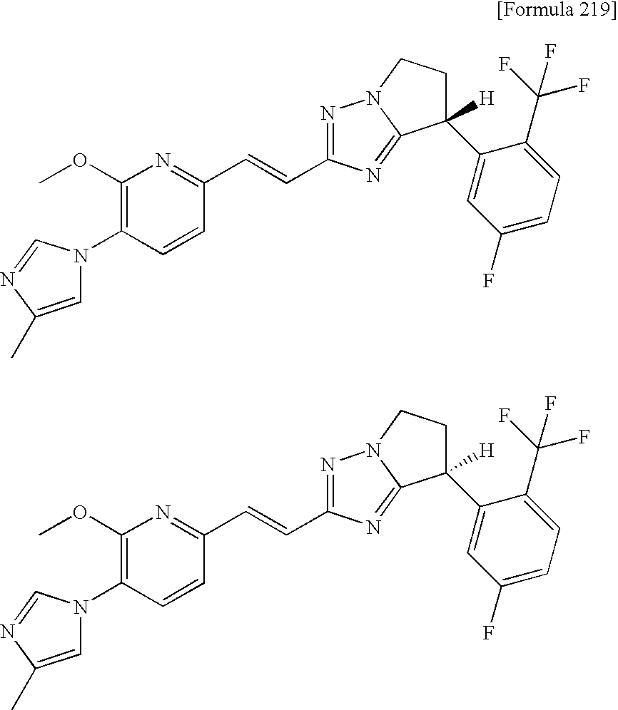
N1(C2=C(OC)N=C(C=CC3=NN4C(=N3)C(C3=CC(F)=CC=C3C(F)(F)F)([H])CC4)C=C2)C=C(C)N=C1.N1(C2=C(OC)N=C(C=CC3=NN4C(=N3)C(C3=CC(F)=CC=C3C(F)(F)F)([H])CC4)C=C2)C=C(C)N=C1
